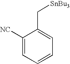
C1([NC])=CC=CC=C1C[SnBu3]
